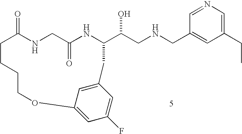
C1=NC=C(CC)C=C1CNCC(O)C1NC(=O)CNC(=O)CCCCOC2=CC(F)=CC(=C2)C1
